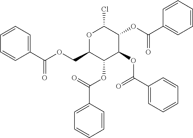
C1(C(=O)OCC2C(OC(=O)C3=CC=CC=C3)C(OC(=O)C3=CC=CC=C3)C(OC(=O)C3=CC=CC=C3)C(Cl)O2)=CC=CC=C1
